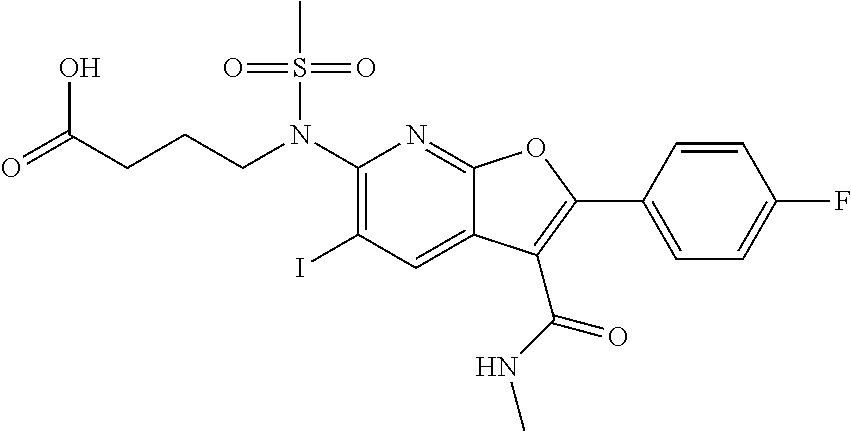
C1(N(CCCC(=O)O)S(C)(=O)=O)=C(I)C=C2C(=N1)OC(C1=CC=C(F)C=C1)=C2C(NC)=O
